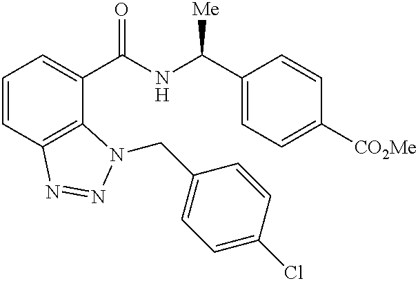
C1=CC2=C(C(C(NC(C3=CC=C([CO2Me])C=C3)[Me])=O)=C1)N(CC1=CC=C(Cl)C=C1)N=N2
